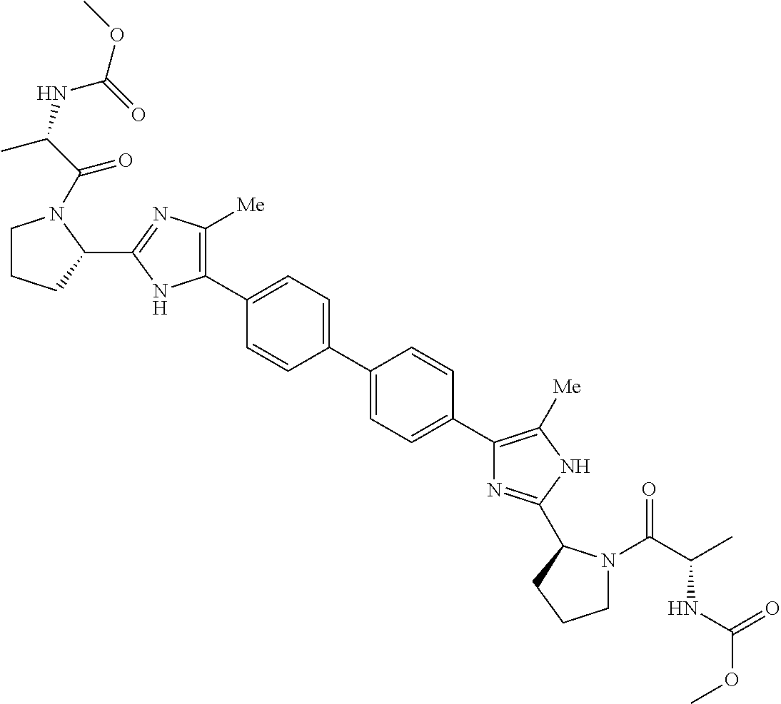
C1(C2=CC=C(C3=CC=C(C4=C([Me])NC(C5N(C(C(C)NC(OC)=O)=O)CCC5)=N4)C=C3)C=C2)=C([Me])N=C(C2N(C(=O)C(NC(OC)=O)C)CCC2)N1
